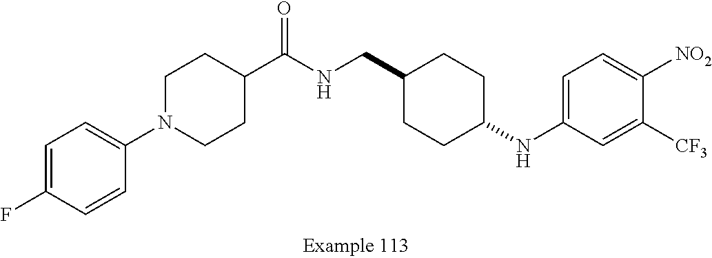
C1=C(F)C=CC(N2CCC(C(NCC3CCC(NC4=CC=C([NO2])C([CF3])=C4)CC3)=O)CC2)=C1
